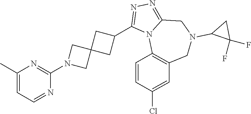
C1=C(C)N=C(N2CC3(C2)CC(C2=NN=C4N2C2=C(CN(C5C(F)(F)C5)C4)C=C(Cl)C=C2)C3)N=C1
